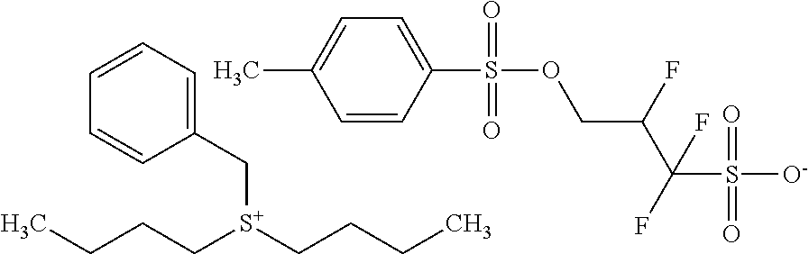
O(CC(C(S([O-])(=O)=O)(F)F)F)S(C1=CC=C(C)C=C1)(=O)=O.C1(C[S+](CCCC)CCCC)=CC=CC=C1
